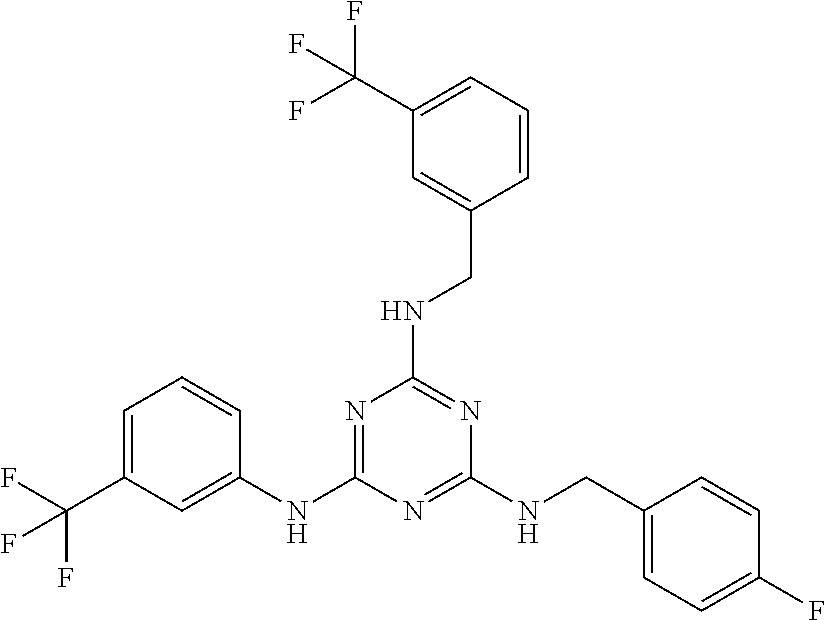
N1=C(NC2=CC(C(F)(F)F)=CC=C2)N=C(NCC2=CC=C(F)C=C2)N=C1NCC1=CC(C(F)(F)F)=CC=C1
